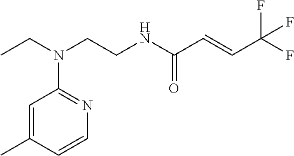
C1=C(C)C=CN=C1N(CCNC(C=CC(F)(F)F)=O)CC
